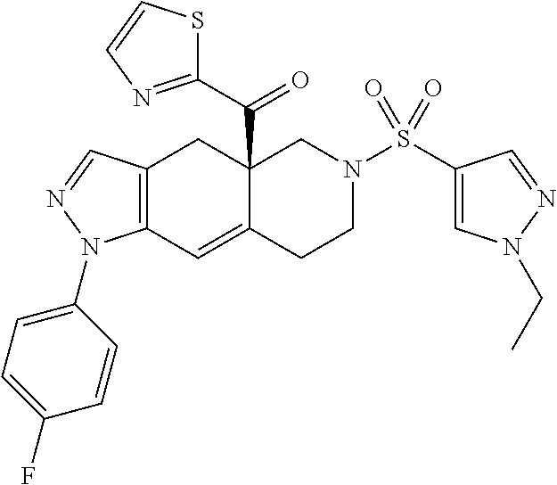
C12=C(C=NN1C1=CC=C(F)C=C1)CC1(C(=O)C3=NC=CS3)C(=C2)CCN(S(C2=CN(CC)N=C2)(=O)=O)C1
